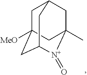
C1C2([MeO])CC3[N+](=O)C(C)(CC1C3)C2
